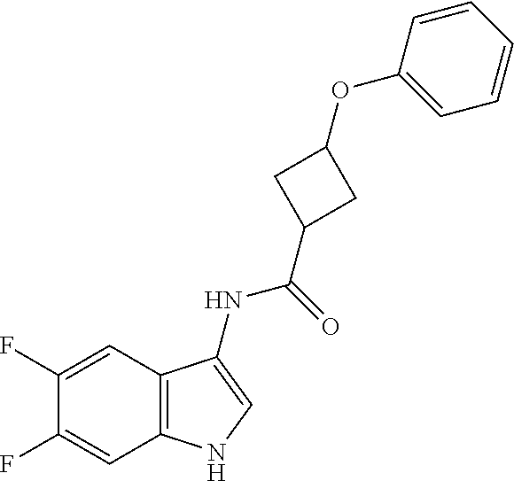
C1(F)=CC2=C(C=C1F)NC=C2NC(=O)C1CC(OC2=CC=CC=C2)C1
